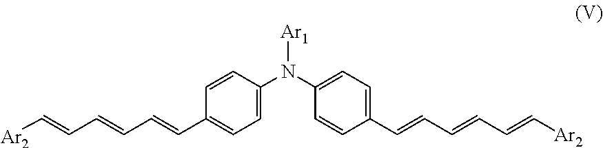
C1=C(N(C2=CC=C(C=CC=CC=C[Ar2])C=C2)[Ar1])C=CC(C=CC=CC=C[Ar2])=C1
